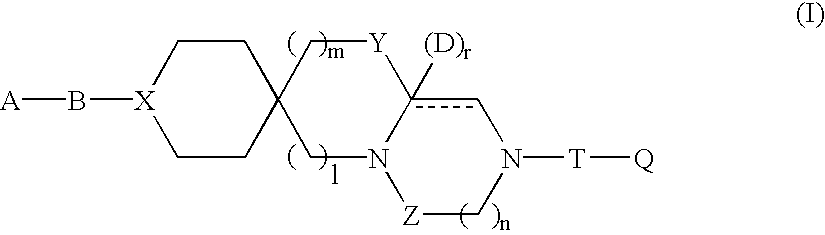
[X]1(B[A])CCC2(CC1)CN1c([(D)r])(cN([T][Q])C[Z]1)[Y]C2
